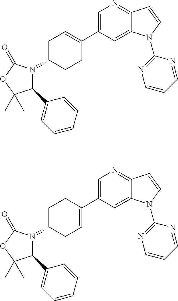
C1C(N2C(C3=CC=CC=C3)C(C)(C)OC2=O)CCC(C2=CN=C3C(=C2)N(C2=NC=CC=N2)C=C3)=C1.C1C(N2C(C3=CC=CC=C3)C(C)(C)OC2=O)CC=C(C2=CN=C3C(=C2)N(C2=NC=CC=N2)C=C3)C1
